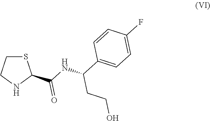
N1C(C(=O)NC(C2=CC=C(F)C=C2)CCO)SCC1
